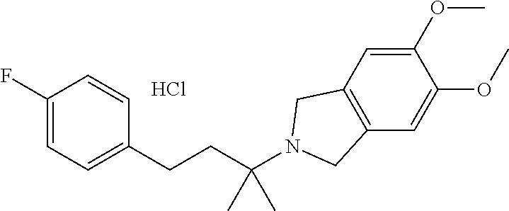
C1=C(OC)C(OC)=CC2=C1CN(C(C)(C)CCC1=CC=C(F)C=C1)C2.Cl
